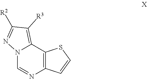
N12C=NC3=C(C1=C([R3])C([R2])=N2)SC=C3
